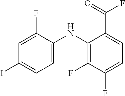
C1=C(F)C(NC2=C(F)C(F)=CC=C2C(=O)F)=CC=C1I
